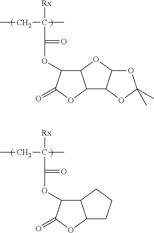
C(C)C(C)([Rx])C(=O)OC1C2C(OC1=O)C1C(O2)OC(C)(C)O1.C(C)C(C)([Rx])C(=O)OC1C2C(OC1=O)CCC2
